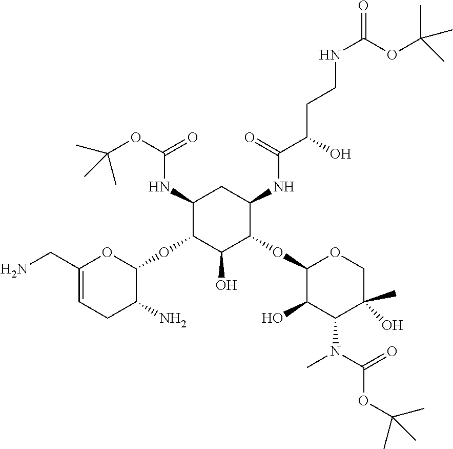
C1(NC(OC(C)(C)C)=O)C(OC2OC(CN)=CCC2N)C(O)C(OC2C(O)C(N(C)C(=O)OC(C)(C)C)C(C)(O)CO2)C(NC(C(CCNC(=O)OC(C)(C)C)O)=O)C1
